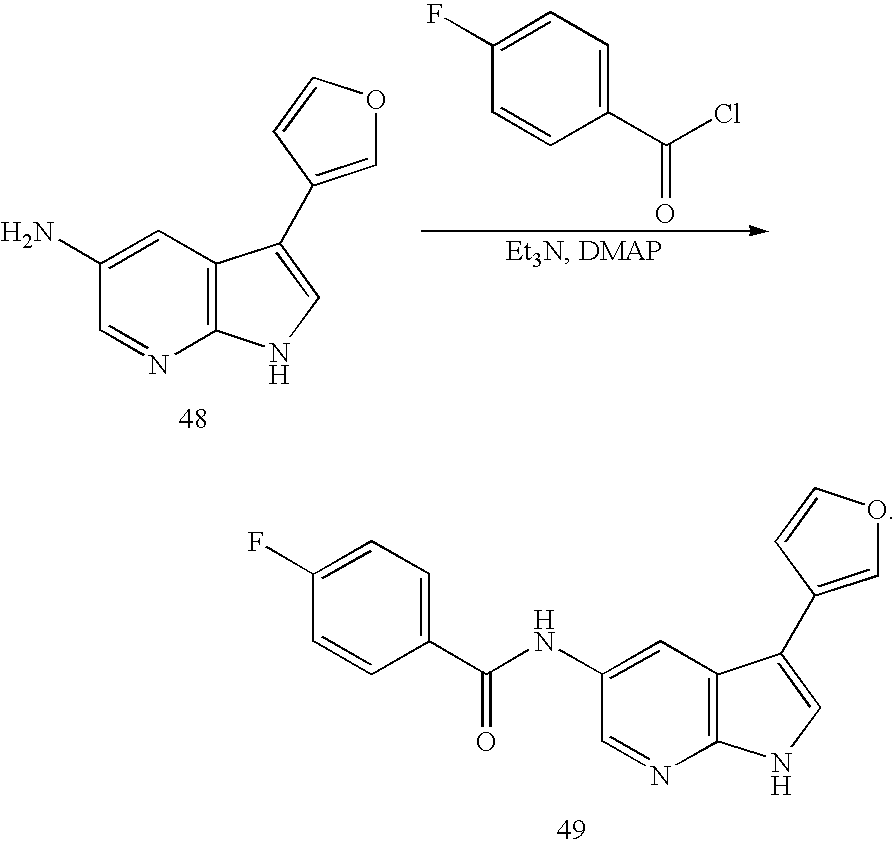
C12=C(C=C(N)C=N1)C(C1=COC=C1)=CN2.C1(C(Cl)=O)=CC=C(F)C=C1.C12=C(C=C(NC(C3=CC=C(F)C=C3)=O)C=N1)C(C1=COC=C1)=CN2
